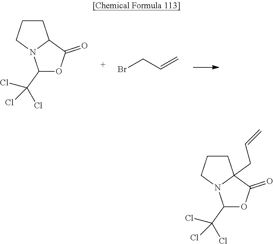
C1CC2N(C1)C(C(Cl)(Cl)Cl)OC2=O.C(=C)CBr.C1CC2(CC=C)N(C1)C(C(Cl)(Cl)Cl)OC2=O
